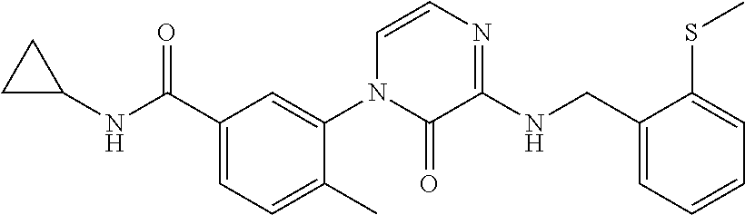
C1(C(NC2CC2)=O)=CC=C(C)C(N2C(=O)C(NCC3=CC=CC=C3SC)=NC=C2)=C1
